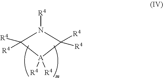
N1([R4])C([R4])([R4])[A]([R4])([R4])C1([R4])[R4]
